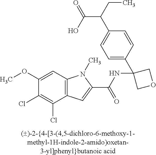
C1(OC)=CC2=C(C(Cl)=C1Cl)C=C(C(NC1(C3=CC=C(C(C(O)=O)CC)C=C3)COC1)=O)N2C
